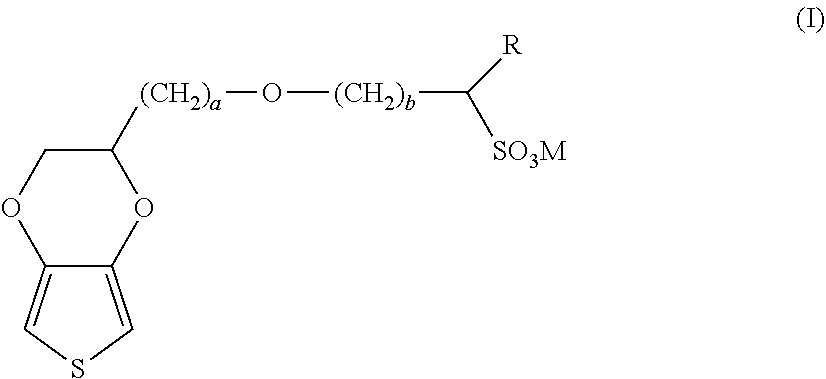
C12=CSC=C1OC([(CH2)a]O[(CH2)b]C([SO3M])[R])CO2
